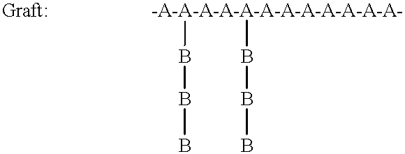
[-A-A-A-A-A-A-A-A-A-A-A-A-](BBB)BBB.[Graft:]
